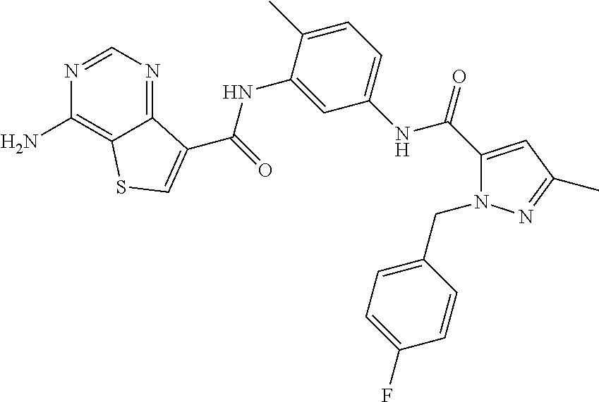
C1=NC(N)=C2C(=N1)C(C(NC1=CC(NC(C3=CC(C)=NN3CC3=CC=C(F)C=C3)=O)=CC=C1C)=O)=CS2
